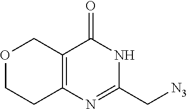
[N3]CC1=NC2=C(C(=O)N1)COCC2
